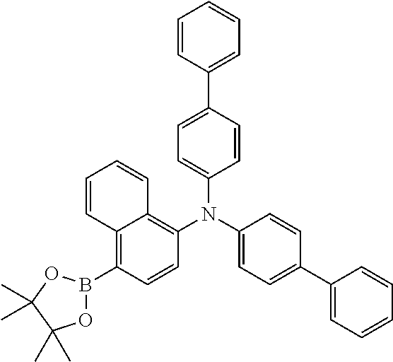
C1=CC(C2=CC=C(N(C3=C4C(=C(B5OC(C)(C)C(C)(C)O5)C=C3)C=CC=C4)C3=CC=C(C4=CC=CC=C4)C=C3)C=C2)=CC=C1
